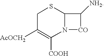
C1C([AcOCH2])=C([COOH])N2C(S1)C([NH2])[CO]2
